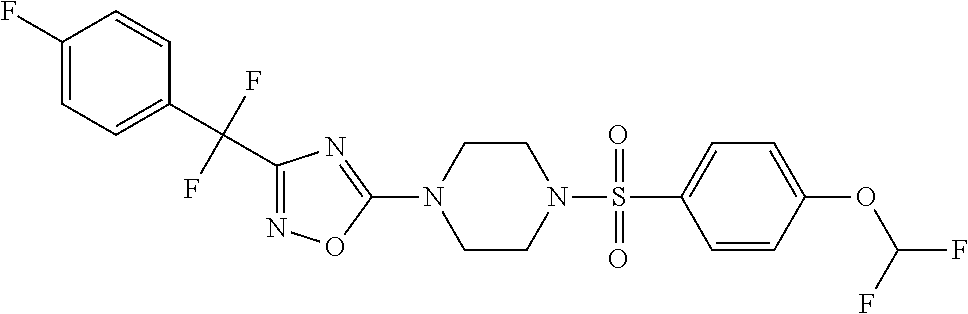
N1=C(C(C2=CC=C(F)C=C2)(F)F)N=C(N2CCN(S(=O)(C3=CC=C(OC(F)F)C=C3)=O)CC2)O1
